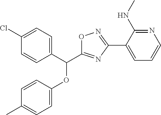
C1=CC(OC(C2=CC=C(Cl)C=C2)C2=NC(C3=CC=CN=C3NC)=NO2)=CC=C1C
